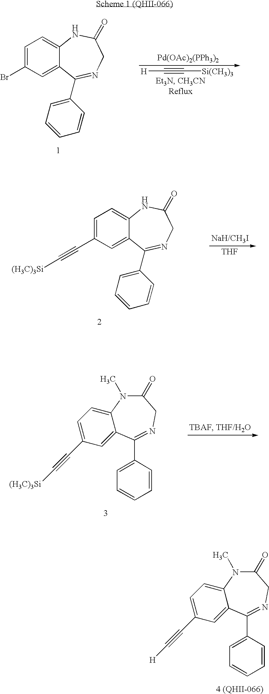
C1=C(Br)C=C2C(=C1)NC(=O)CN=C2C1=CC=CC=C1.[H]C#C[Si(CH3)3].[Pd(OAc)2(PPh3)2].C1=C(C#C[(H3C)3Si])C=C2C(=C1)NC(=O)CN=C2C1=CC=CC=C1.[THF].C1=C(C#C[(H3C)3Si])C=C2C(=C1)N(C)C(=O)CN=C2C1=CC=CC=C1.C1=C(C#C[H])C=C2C(=C1)N(C)C(=O)CN=C2C1=CC=CC=C1
